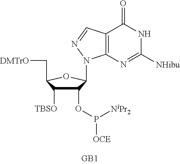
C1(OP([NiPr2])[OCE])C([TBSO])C(C[DMTrO])OC1N1C2=C(C(=O)NC([NHibu])=N2)C=N1
